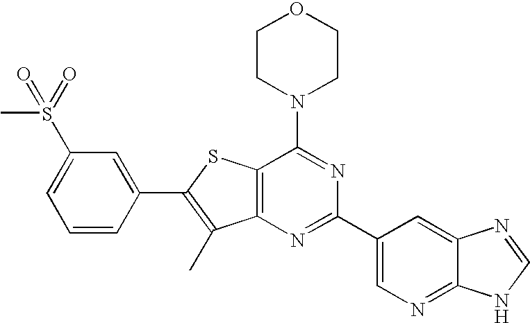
C1CN(C2=NC(C3=CN=C4C(=C3)N=CN4)=NC3=C2SC(C2=CC(S(C)(=O)=O)=CC=C2)=C3C)CCO1
